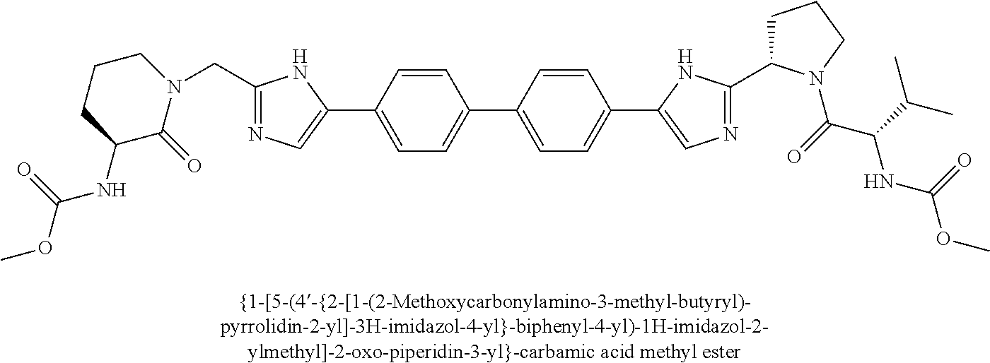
C1=CC(C2=CN=C(C3CCCN3C(=O)C(C(C)C)NC(OC)=O)N2)=CC=C1C1=CC=C(C2=CN=C(CN3C(=O)C(NC(OC)=O)CCC3)N2)C=C1
